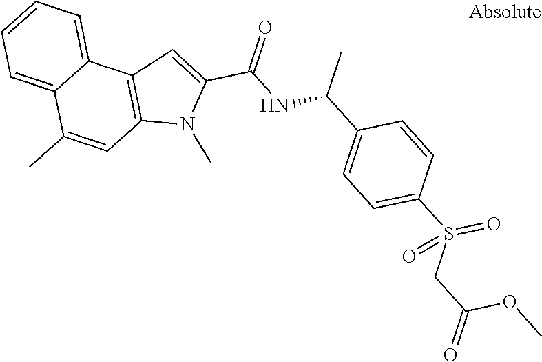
C12=C(C3=CC=CC=C3C(C)=C1)C=C(C(NC(C)C1=CC=C(S(CC(=O)OC)(=O)=O)C=C1)=O)N2C
